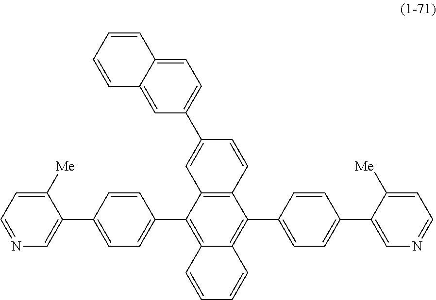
C12=C(C(C3=CC=C(C4=CN=CC=C4[Me])C=C3)=C3C(=C1C1=CC=C(C4=CN=CC=C4[Me])C=C1)C=CC=C3)C=C(C1=CC=C3C(=C1)C=CC=C3)C=C2
